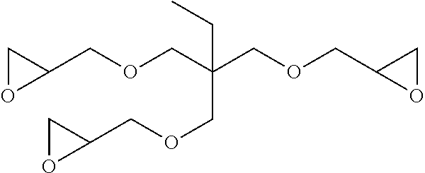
C1(COCC(COCC2OC2)(CC)COCC2OC2)OC1
